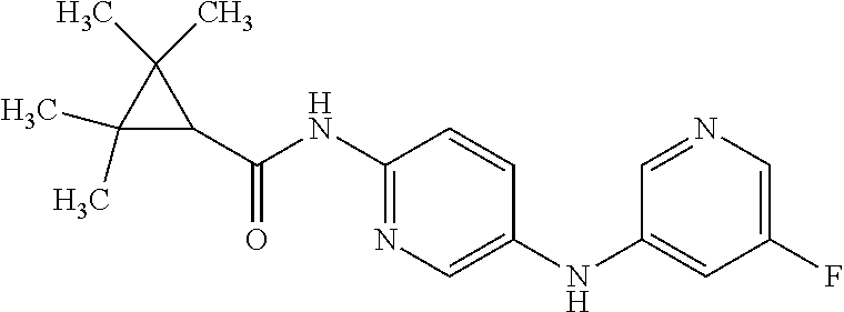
C1(C)(C)C(C(=O)NC2=NC=C(NC3=CC(F)=CN=C3)C=C2)C1(C)C
